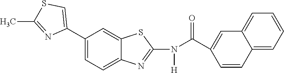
C1(C2=CSC(C)=N2)=CC=C2C(=C1)SC(N(C(C1=CC3=CC=CC=C3C=C1)=O)[H])=N2
